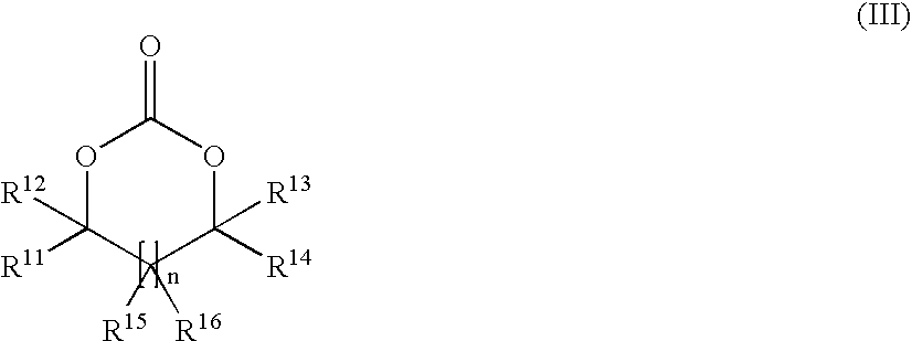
O1C([R12])([R11])C([R15])([R16])C([R13])([R14])OC1=O
